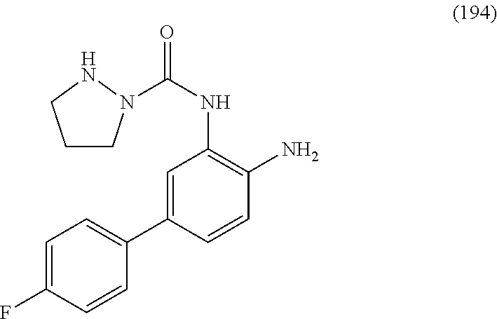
C1=C(C2=CC=C(F)C=C2)C=CC(N)=C1NC(=O)N1CCCN1
